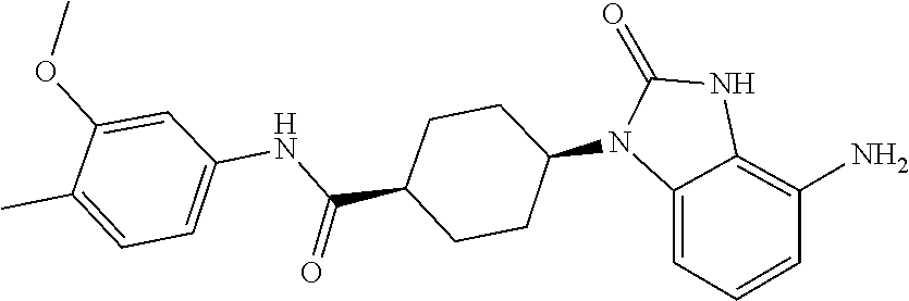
O=C1NC2=C(N)C=CC=C2N1C1CCC(C(NC2=CC=C(C)C(OC)=C2)=O)CC1
